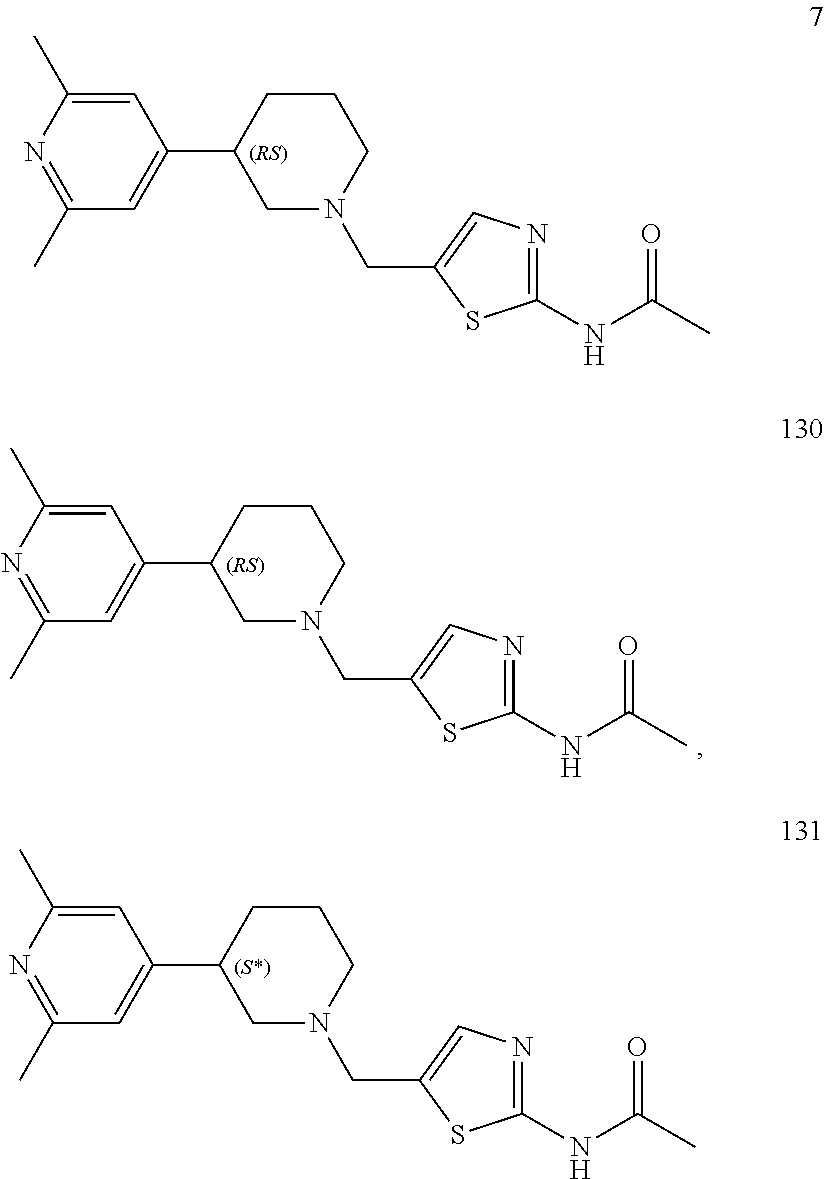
C1(C2CN(CC3=CN=C(NC(=O)C)S3)CCC2)=CC(C)=NC(C)=C1.C1(C2CN(CC3=CN=C(NC(=O)C)S3)CCC2)=CC(C)=NC(C)=C1.C1(C2CN(CC3=CN=C(NC(=O)C)S3)CCC2)=CC(C)=NC(C)=C1
